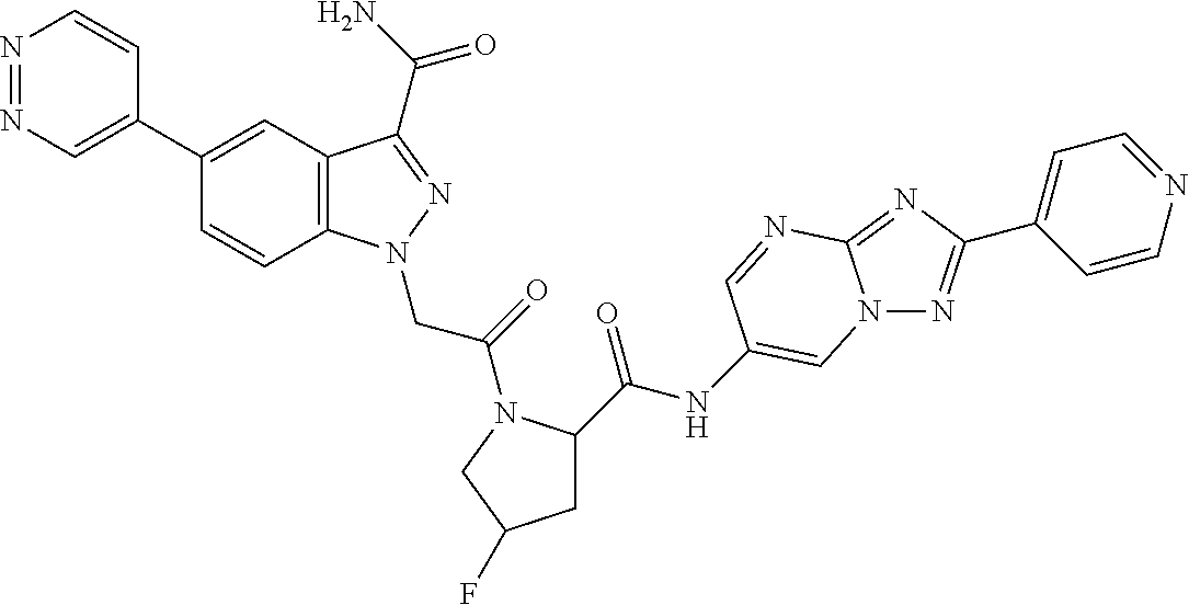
N1=NC=C(C2=CC3=C(C=C2)N(CC(=O)N2C(C(NC4=CN5N=C(C6=CC=NC=C6)N=C5N=C4)=O)CC(F)C2)N=C3C(N)=O)C=C1
